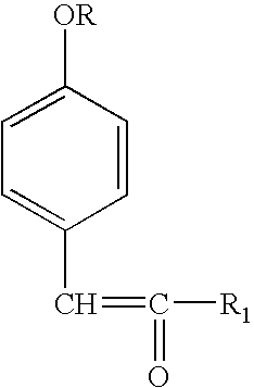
C1=C(C=C([R1])=O)C=CC([OR])=C1
